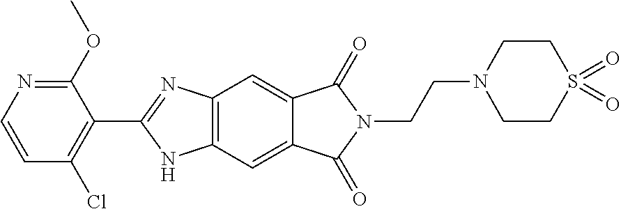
C1(OC)=NC=CC(Cl)=C1C1=NC2=C(N1)C=C1C(=C2)C(=O)N(CCN2CCS(=O)(=O)CC2)C1=O
